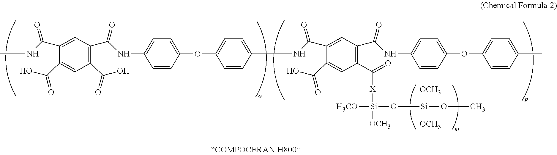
C1(C(=O)O)=C(C(NC2=CC=C(OC3=CC=C(NC(C4=CC(C(NC5=CC=C(OC6=CC=C(C)C=C6)C=C5)=O)=C(C(=O)[X][Si]([OCH3])([H3CO])O[Si](OC)([OCH3])[OCH3])C=C4C(O)=O)=O)C=C3)C=C2)=O)C=C(C(NC)=O)C(C(O)=O)=C1
